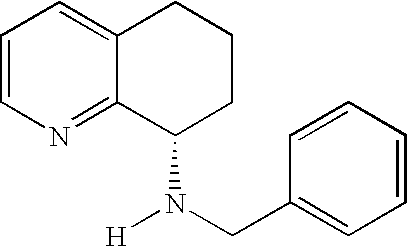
C1=CN=C2C(=C1)CCCC2N([H])CC1=CC=CC=C1
